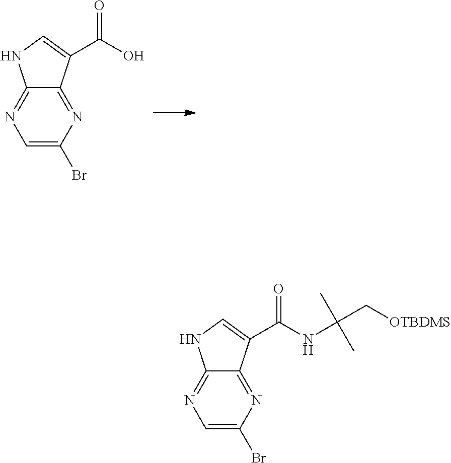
C12=NC=C(Br)N=C1C(C(O)=O)=CN2.C12=NC=C(Br)N=C1C(C(NC(C[OTBDMS])(C)C)=O)=CN2
